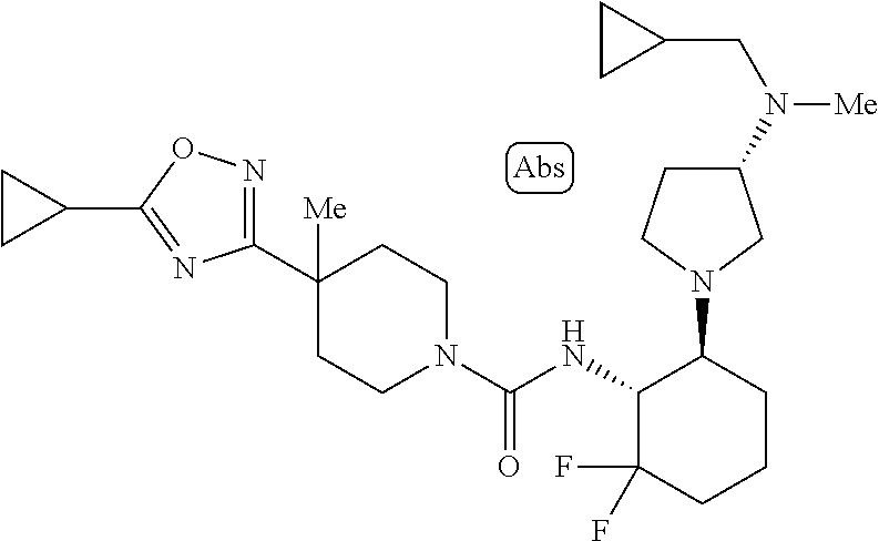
C1(C2([Me])CCN(C(NC3C(F)(F)CCCC3N3CC(N(CC4CC4)[Me])CC3)=O)CC2)=NOC(C2CC2)=N1
